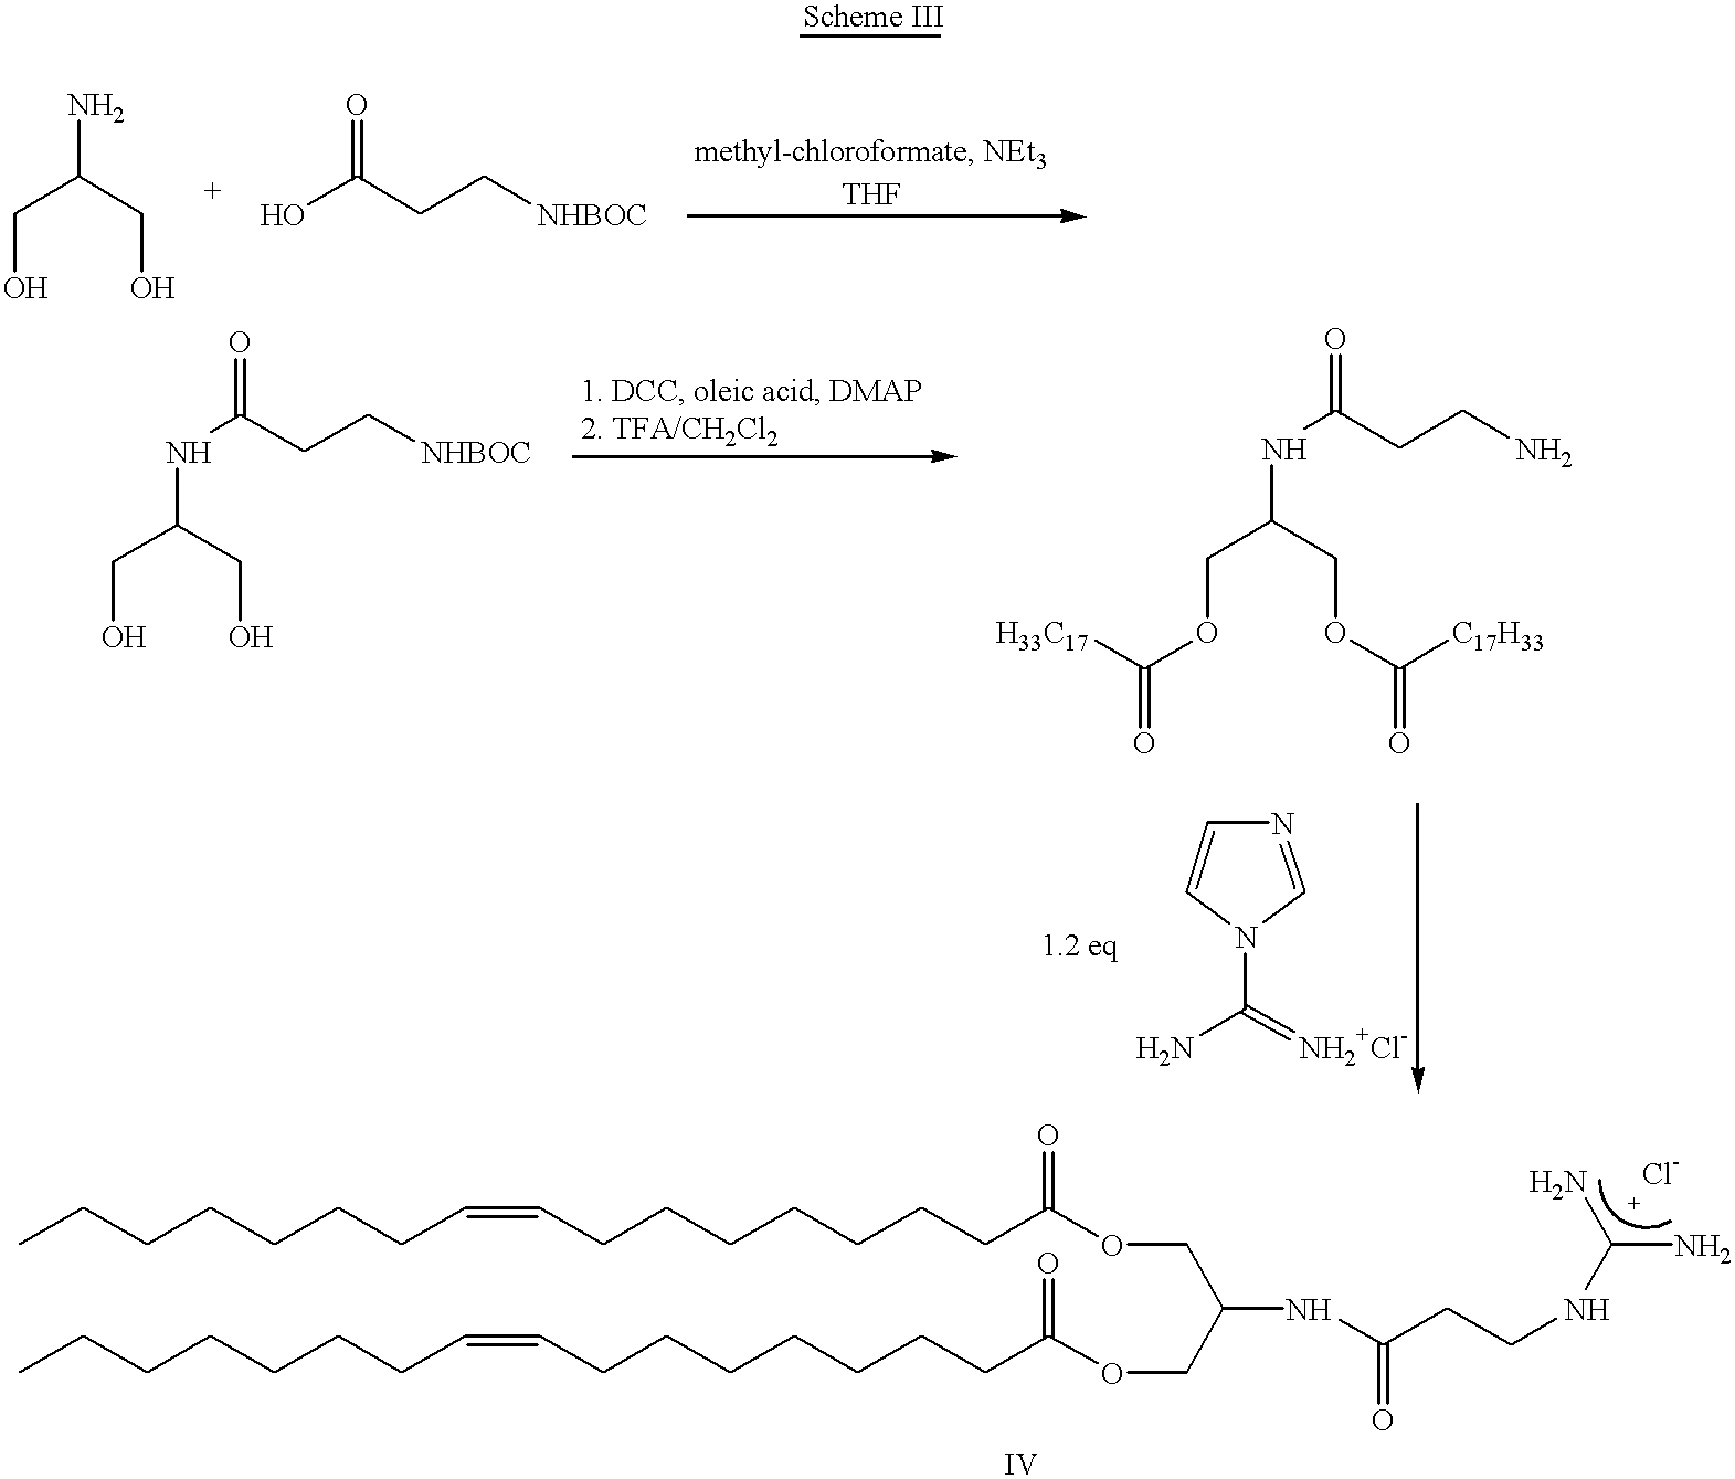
C(O)C(CO)N.OC(CC[NHBOC])=O.CCCCCCCC=CCCCCCCCC(OCC(COC(CCCCCCCC=CCCCCCCC)=O)NC(CCNC(N)N)=O)=O.C(O)C(CO)NC(CC[NHBOC])=O.C(OC(=O)[H33C17])C(COC(=O)[C17H33])NC(CCN)=O.N1=CN(C(N)=[NH2+Cl-])C=C1
